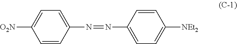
C1=CC(N=NC2=CC=C([NEt2])C=C2)=CC=C1[O2N]
